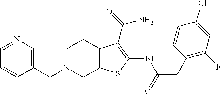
N1=CC=CC(CN2CC3=C(CC2)C(C(=O)N)=C(NC(CC2=C(F)C=C(Cl)C=C2)=O)S3)=C1
